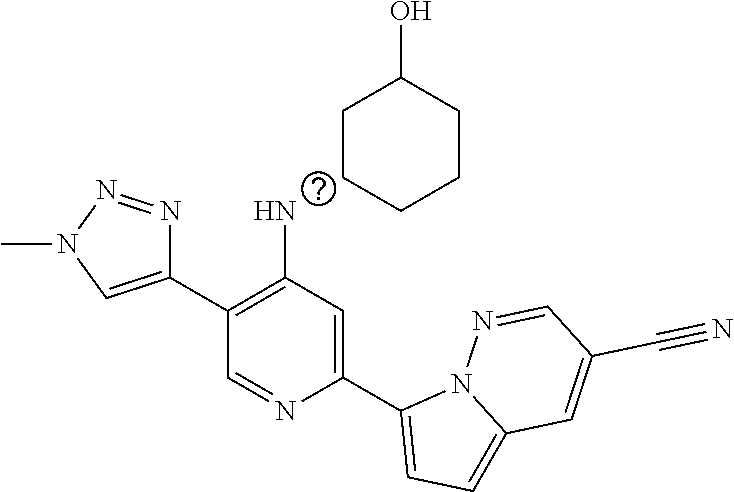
C1(C2=CN(C)N=N2)=C(N)C=C(C2=CC=C3N2N=CC(C#N)=C3)N=C1.C1CCCC(O)C1
